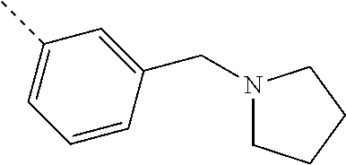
N1(CC2=CC(C)=CC=C2)CCCC1
